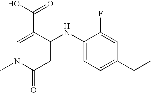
C1=C(C(O)=O)C(NC2=CC=C(CC)C=C2F)=CC(=O)N1C
